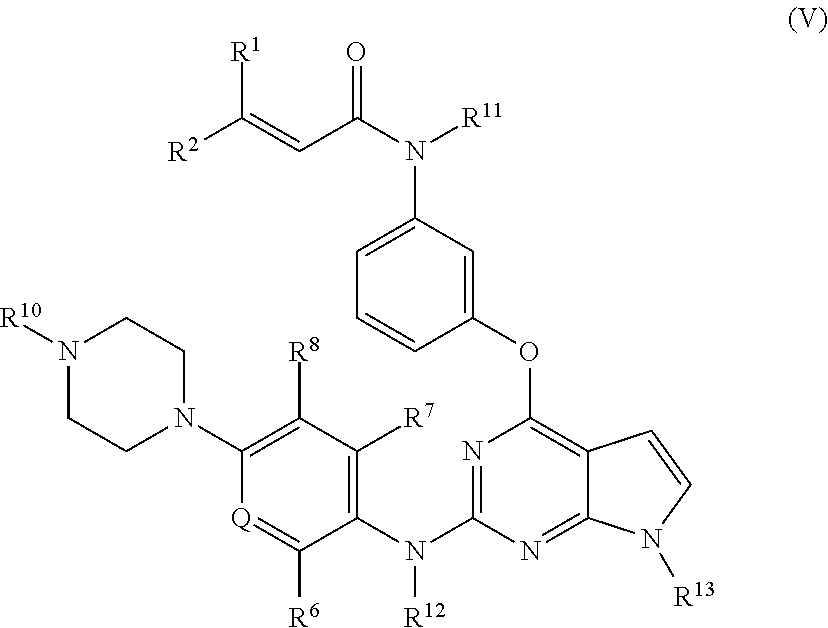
[R2]C(=CC(N([R11])C1=CC=CC(OC2=C3C(=NC(N([R12])C4=C([R7])C([R8])=C(N5CCN([R10])CC5)[Q]=C4[R6])=N2)N([R13])C=C3)=C1)=O)[R1]
